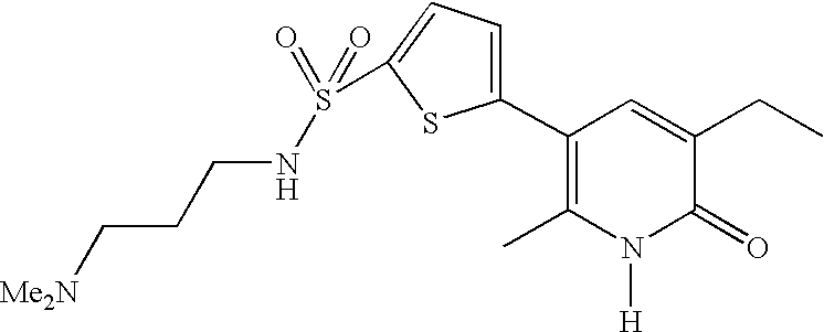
C1(C2=CC=C(S(=O)(=O)NCCC[Me2N])S2)=C(C)N([H])C(=O)C(CC)=C1
